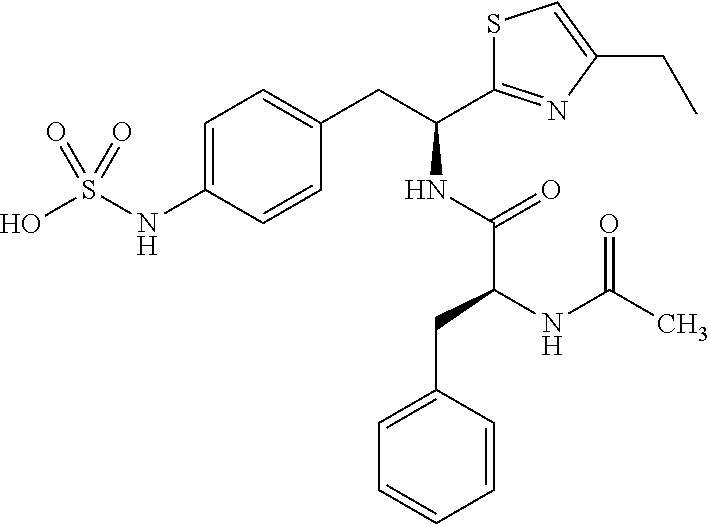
C1=C(NS(O)(=O)=O)C=CC(CC(C2=NC(CC)=CS2)NC(C(NC(C)=O)CC2=CC=CC=C2)=O)=C1
